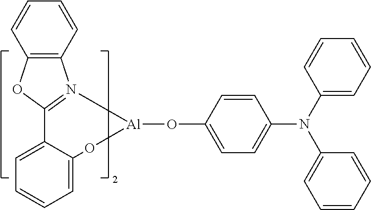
C1=C2C(=CC=C1)C1=N(C3=C(O1)C=CC=C3)[Al](OC1=CC=C(N(C3=CC=CC=C3)C3=CC=CC=C3)C=C1)O2
